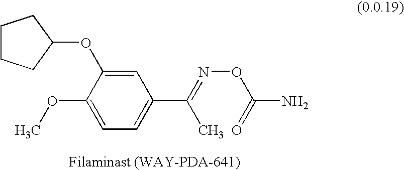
C1(OC)=CC=C(C(=NOC(N)=O)C)C=C1OC1CCCC1
